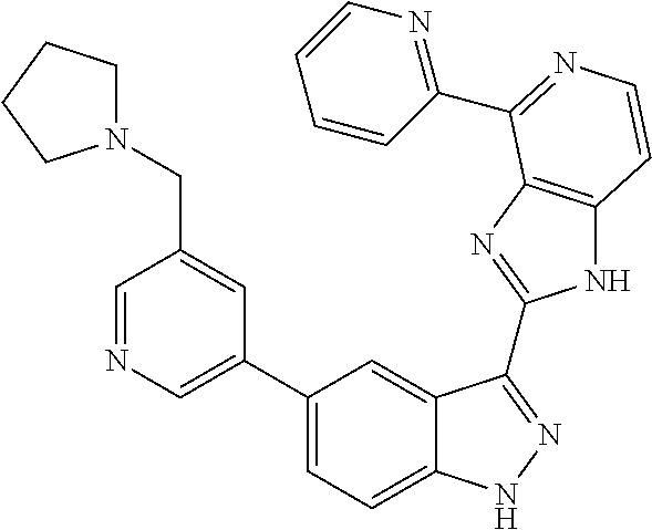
C1(C2=CN=CC(CN3CCCC3)=C2)=CC=C2C(=C1)C(C1=NC3=C(N1)C=CN=C3C1=NC=CC=C1)=NN2
